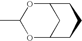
C1(C)OC2CC(O1)CCC2
